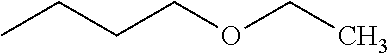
CCCCOCC
